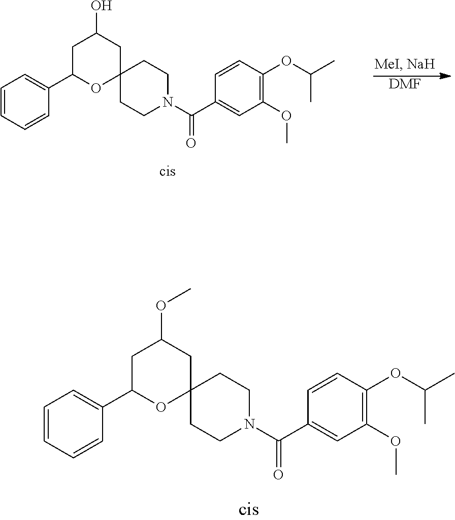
C1C(C2=CC=CC=C2)OC2(CC1OC)CCN(C(C1=CC(OC)=C(OC(C)C)C=C1)=O)CC2.C1C(C2=CC=CC=C2)OC2(CC1O)CCN(C(C1=CC(OC)=C(OC(C)C)C=C1)=O)CC2.[DMF]
